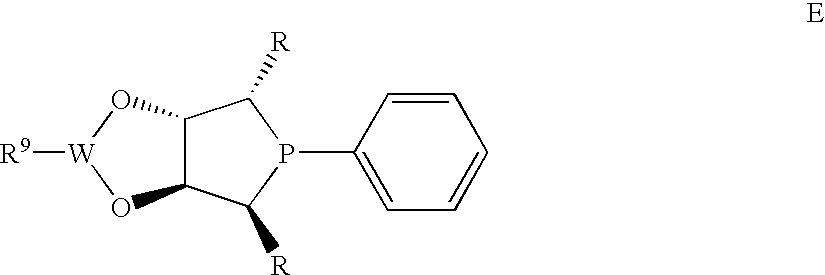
[R9][W]1OC2C(O1)C([R])P(C1=CC=CC=C1)C2[R]
